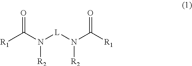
[R1]C(N([L]N(C([R1])=O)[R2])[R2])=O
